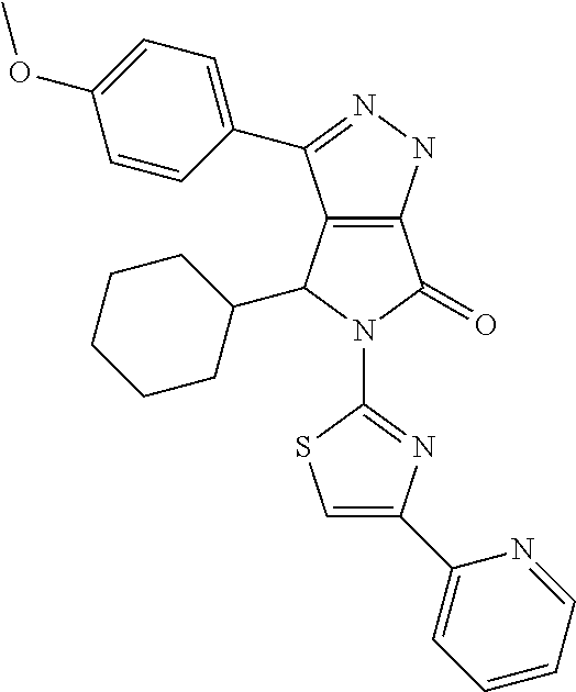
C12=C(NN=C1C1=CC=C(OC)C=C1)C(=O)N(C1=NC(C3=CC=CC=N3)=CS1)C2C1CCCCC1
